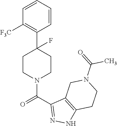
C1=CC=CC(C2(F)CCN(C(C3=NNC4=C3CN(C(=O)C)CC4)=O)CC2)=C1[F3C]
